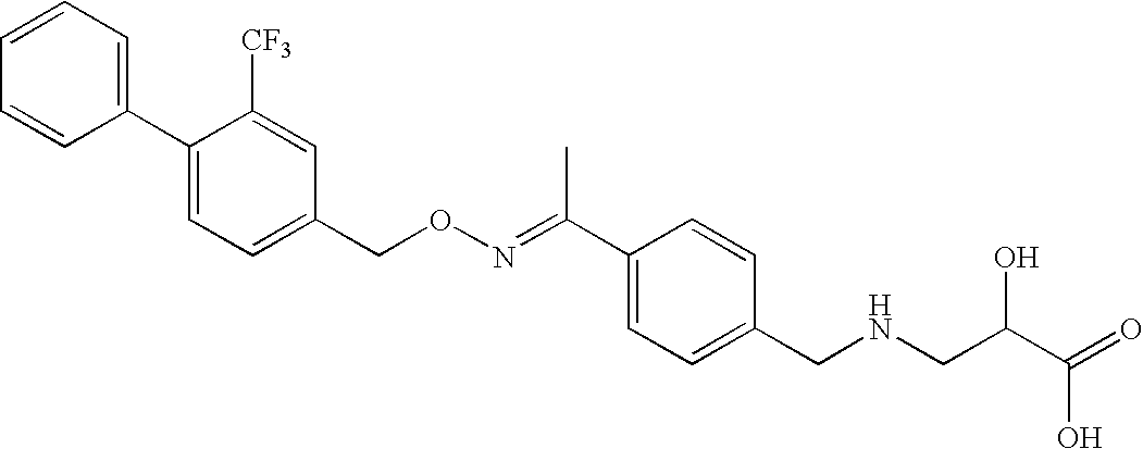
C1([CF3])=CC(CON=C(C2=CC=C(CNCC(C(=O)O)O)C=C2)C)=CC=C1C1=CC=CC=C1
